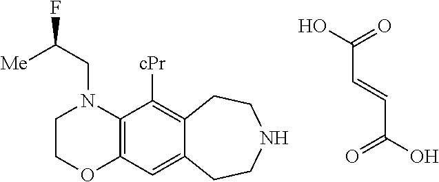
C1COC2=C(N1CC(F)[Me])C([cPr])=C1C(=C2)CCNCC1.C(O)(=O)C=CC(O)=O
